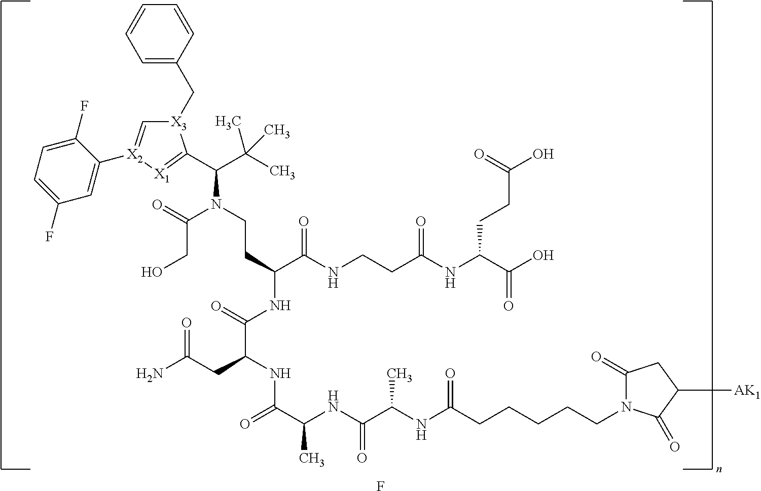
[X3]1(CC2=CC=CC=C2)C=[X2](C2=CC(F)=CC=C2F)[X1]=C1C(C(C)(C)C)N(C(CO)=O)CCC(C(=O)NCCC(NC(CCC(O)=O)C(O)=O)=O)NC(=O)C(NC(C(NC(C(C)NC(=O)CCCCCN1C(=O)CC([AK1])C1=O)=O)C)=O)CC(N)=O.F
